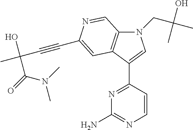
N1(CC(O)(C)C)C2=C(C(C3=NC(N)=NC=C3)=C1)C=C(C#CC(C)(O)C(=O)N(C)C)N=C2
